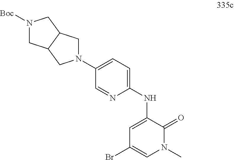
C1=C(NC2=CC=C(N3CC4C(C3)CN([Boc])C4)C=N2)C(=O)N(C)C=C1Br
